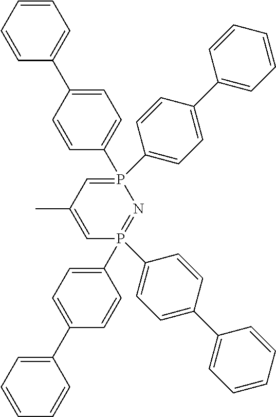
C1=CC=CC(C2=CC=C(P3(C4=CC=C(C5=CC=CC=C5)C=C4)=CC(C)=CP(C4=CC=C(C5=CC=CC=C5)C=C4)(C4=CC=C(C5=CC=CC=C5)C=C4)=N3)C=C2)=C1
